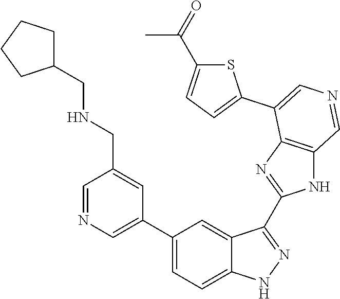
C1(C2=CN=CC(CNCC3CCCC3)=C2)=CC=C2C(=C1)C(C1=NC3=C(N1)C=NC=C3C1=CC=C(C(=O)C)S1)=NN2
